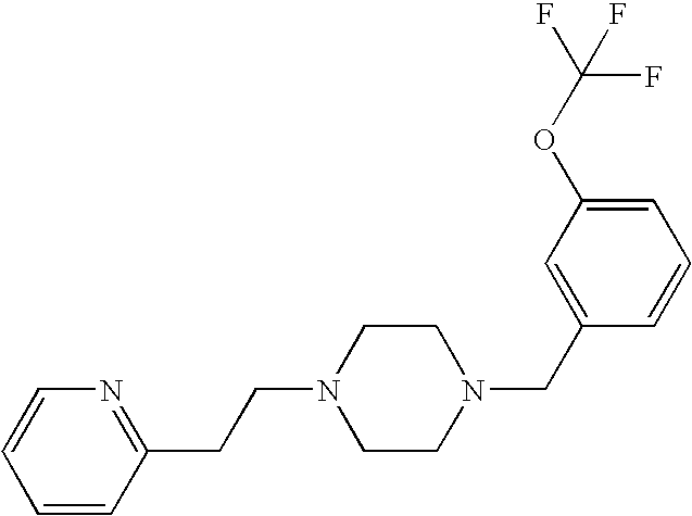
C1=CC(CCN2CCN(CC3=CC(OC(F)(F)F)=CC=C3)CC2)=NC=C1
